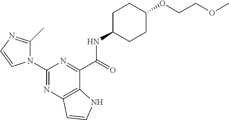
N1(C2=NC3=C(C(C(NC4CCC(OCCOC)CC4)=O)=N2)NC=C3)C(C)=NC=C1
